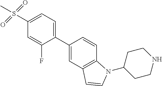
C1(C2=CC=C(S(=O)(=O)C)C=C2F)=CC2=C(C=C1)N(C1CCNCC1)C=C2
